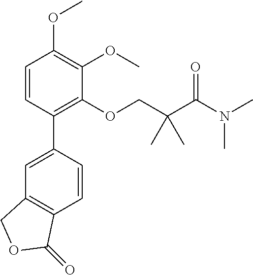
C1(OCC(C(N(C)C)=O)(C)C)=C(C2=CC3=C(C=C2)C(=O)OC3)C=CC(OC)=C1OC
